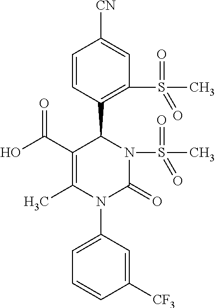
C1(C(O)=O)=C(C)N(C2=CC=CC([CF3])=C2)C(=O)N(S(=O)(=O)C)C1C1=C(S(=O)(=O)C)C=C([CN])C=C1
